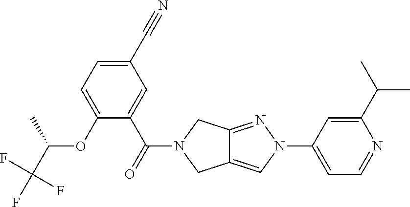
C1(C#N)=CC=C(OC(C(F)(F)F)C)C(C(=O)N2CC3=CN(C4=CC=NC(C(C)C)=C4)N=C3C2)=C1
